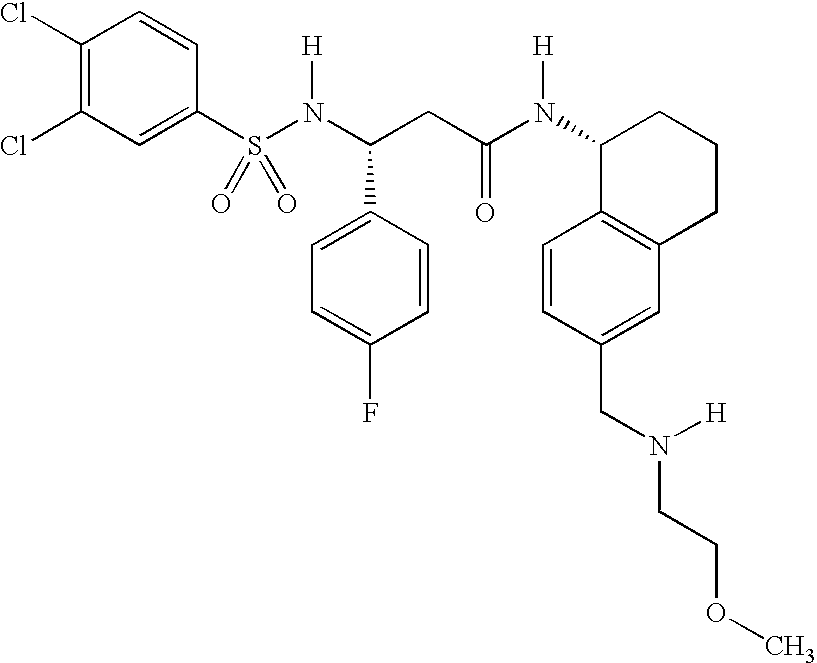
S(N(C(CC(N(C1C2=C(CCC1)C=C(CN(CCOC)[H])C=C2)[H])=O)C1=CC=C(F)C=C1)[H])(=O)(=O)C1=CC(Cl)=C(Cl)C=C1
